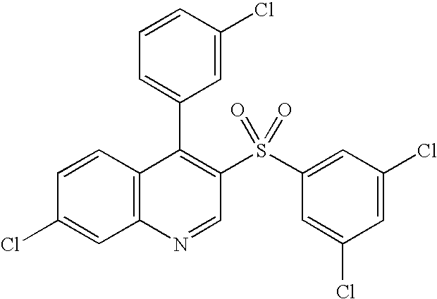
C12=C(C=CC(Cl)=C1)C(C1=CC=CC(Cl)=C1)=C(S(C1=CC(Cl)=CC(Cl)=C1)(=O)=O)C=N2
